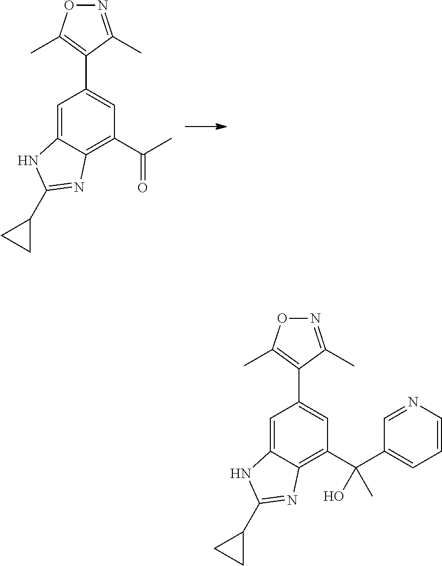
C1=C2C(=C(C(C)=O)C=C1C1=C(C)ON=C1C)N=C(C1CC1)N2.C1=C2C(=C(C(C3=CC=CN=C3)(O)C)C=C1C1=C(C)ON=C1C)N=C(C1CC1)N2
